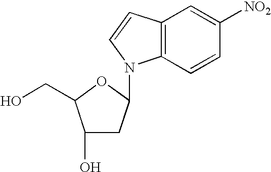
C1(O)CC(N2C3=C(C=C2)C=C([NO2])C=C3)OC1CO
